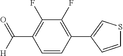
C1=CC(C2=CSC=C2)=C(F)C(F)=C1C(=O)[H]
